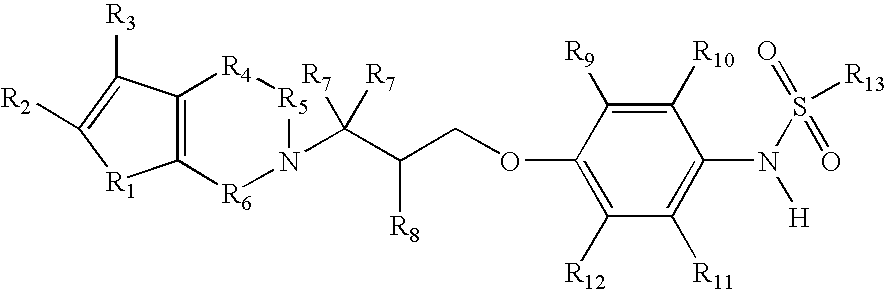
C12=C(C([R3])=C([R2])[R1]1)[R4][R5]N(C(C(COC1=C([R12])C([R11])=C(N(S(=O)(=O)[R13])[H])C([R10])=C1[R9])[R8])([R7])[R7])[R6]2
